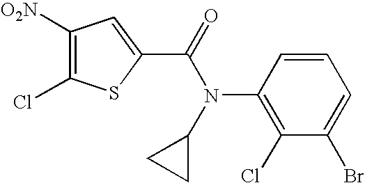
C1([O2N])=C(Cl)SC(C(=O)N(C2CC2)C2=C(Cl)C(Br)=CC=C2)=C1
